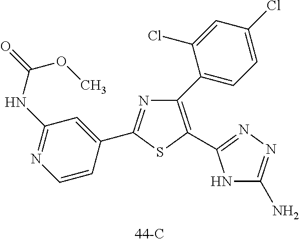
N1=C(C2=CC(NC(=O)OC)=NC=C2)SC(C2=NN=C(N)N2)=C1C1=CC=C(Cl)C=C1Cl
